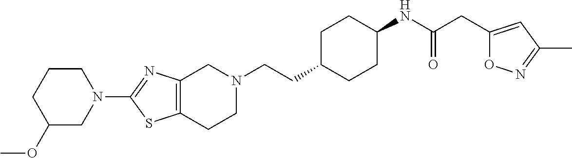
C(CC1CCC(NC(CC2=CC(C)=NO2)=O)CC1)N1CC2=C(CC1)SC(N1CCCC(OC)C1)=N2
